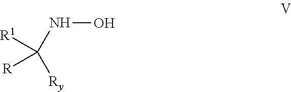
[R1]C([R])([Ry])NO
